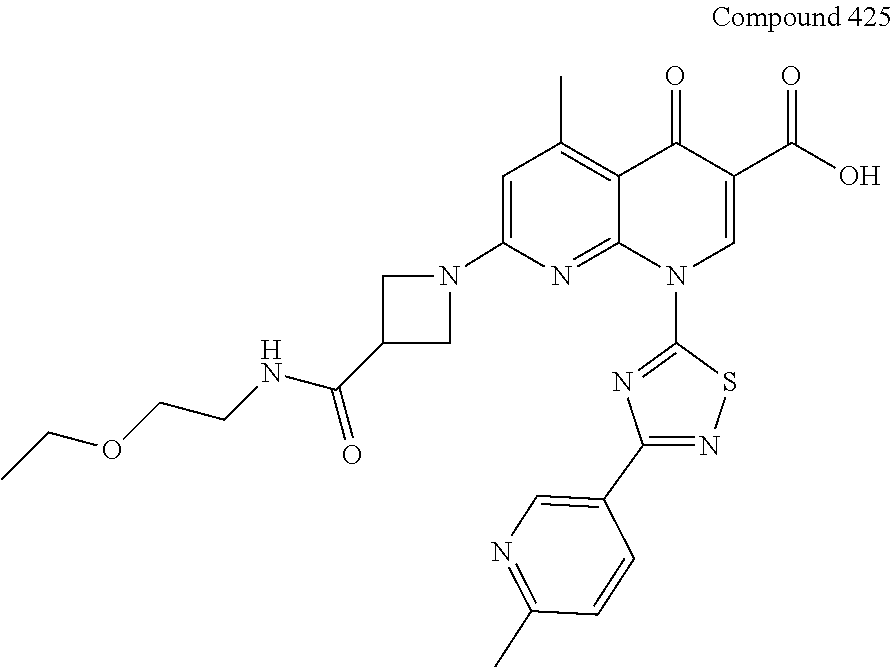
C1=C(N2CC(C(NCCOCC)=O)C2)N=C2C(=C1C)C(=O)C(C(O)=O)=CN2C1=NC(C2=CN=C(C)C=C2)=NS1
